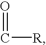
O=C[R]
